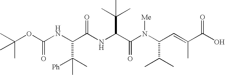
C(C(NC(C(N(C(C=C(C(O)=O)C)C(C)C)[Me])=O)C(C)(C)C)=O)(C([Ph])(C)C)NC(OC(C)(C)C)=O
